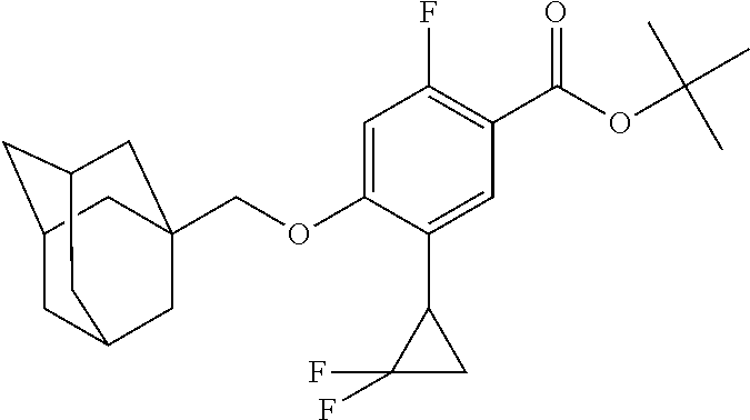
C1(F)=C(C(OC(C)(C)C)=O)C=C(C2C(F)(F)C2)C(OCC23CC4CC(CC(C2)C4)C3)=C1
